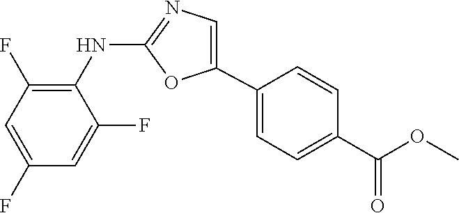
C1(NC2=C(F)C=C(F)C=C2F)=NC=C(C2=CC=C(C(OC)=O)C=C2)O1
